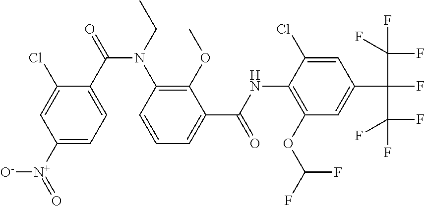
C1([N+](=O)[O-])=CC=C(C(=O)N(C2=C(OC)C(C(NC3=C(OC(F)F)C=C(C(C(F)(F)F)(C(F)(F)F)F)C=C3Cl)=O)=CC=C2)CC)C(Cl)=C1
